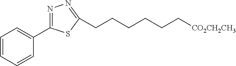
C1=CC=CC(C2=NN=C(CCCCCC[CO2CH2CH3])S2)=C1
